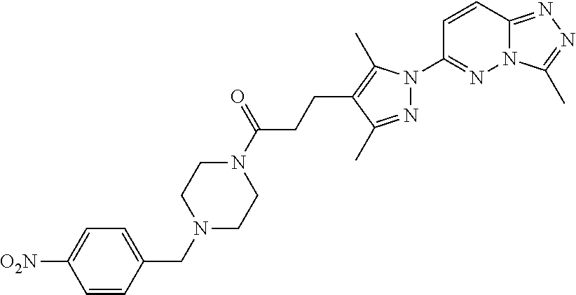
N12C(=NN=C1C)C=CC(N1N=C(C)C(CCC(N3CCN(CC4=CC=C([O2N])C=C4)CC3)=O)=C1C)=N2
